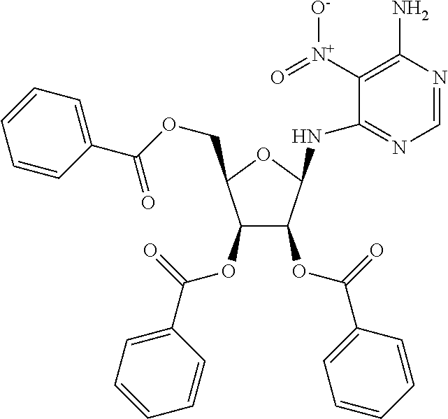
C1=NC(N)=C([N+](=O)[O-])C(NC2C(OC(C3=CC=CC=C3)=O)C(OC(C3=CC=CC=C3)=O)C(COC(C3=CC=CC=C3)=O)O2)=N1
